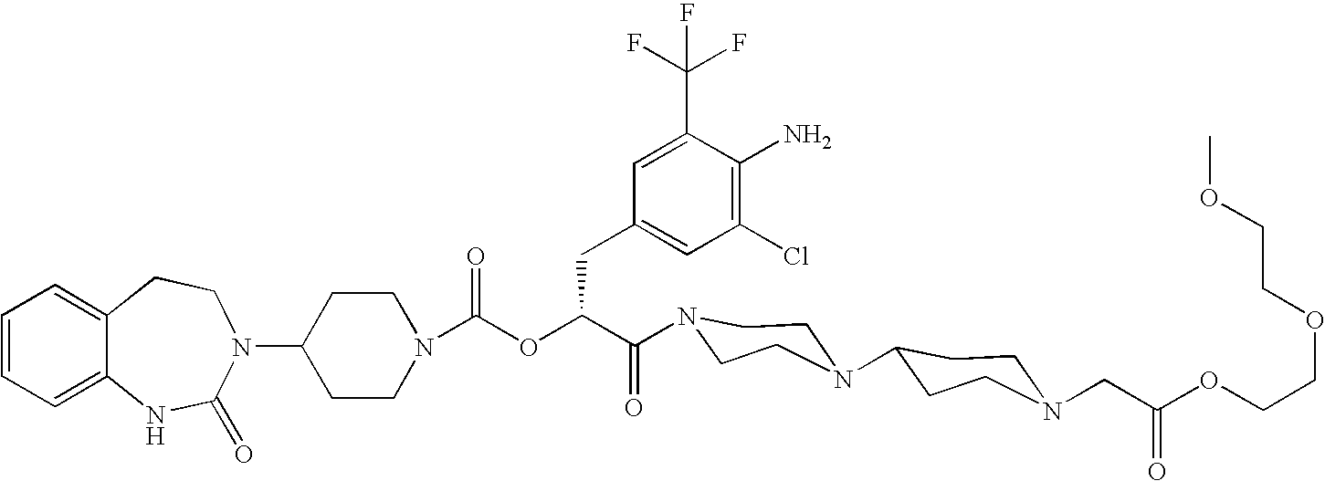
C1(N2C(=O)NC3=CC=CC=C3CC2)CCN(C(OC(C(=O)N2CCN(C3CCN(CC(OCCOCCOC)=O)CC3)CC2)CC2=CC(Cl)=C(N)C(C(F)(F)F)=C2)=O)CC1
